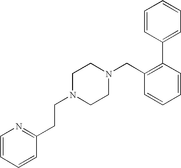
C(N1CCN(CC2=C(C3=CC=CC=C3)C=CC=C2)CC1)CC1=NC=CC=C1
